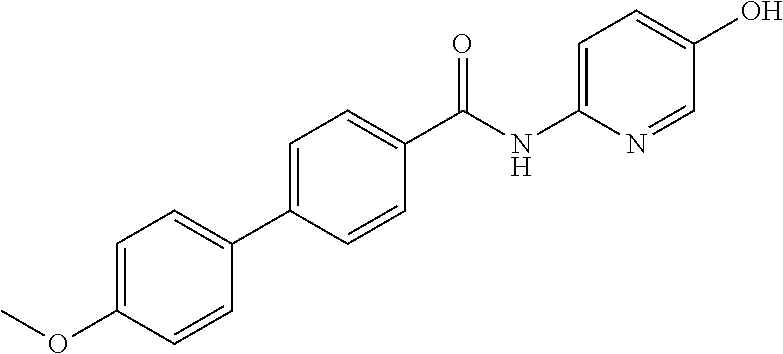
C1(C(NC2=CC=C(O)C=N2)=O)=CC=C(C2=CC=C(OC)C=C2)C=C1
